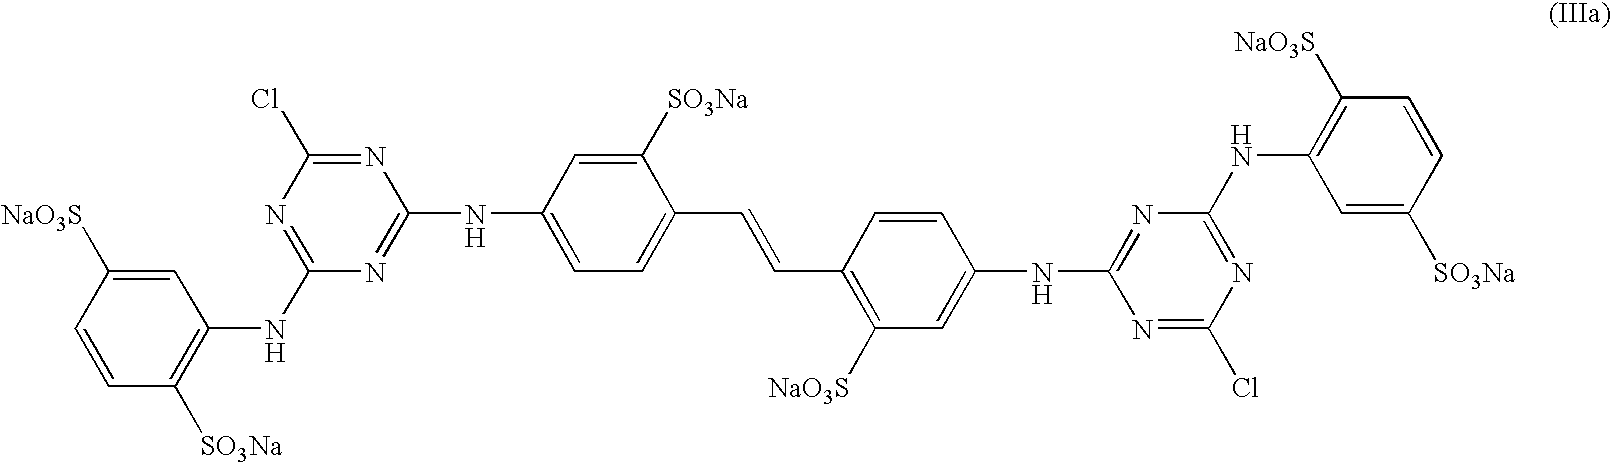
C1([SO3Na])=C(NC2=NC(Cl)=NC(NC3=CC=C(C=CC4=C([NaO3S])C=C(NC5=NC(NC6=C([NaO3S])C=CC([SO3Na])=C6)=NC(Cl)=N5)C=C4)C([SO3Na])=C3)=N2)C=C([NaO3S])C=C1
